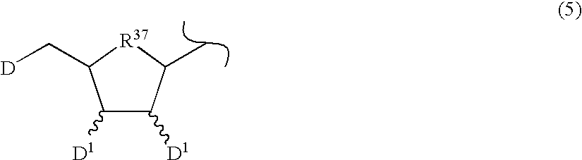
C1([D1])C([D1])C(C)[R37]C1C[D]
